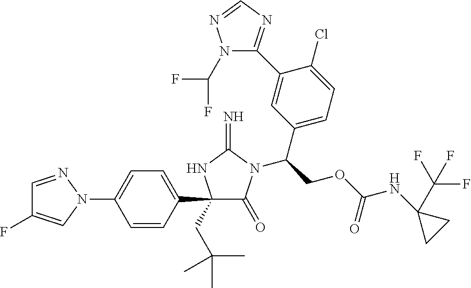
N1(C2=CC=C(C3(CC(C)(C)C)C(=O)N(C(COC(NC4(C(F)(F)F)CC4)=O)C4=CC=C(Cl)C(C5=NC=NN5C(F)F)=C4)C(=N)N3)C=C2)N=CC(F)=C1
